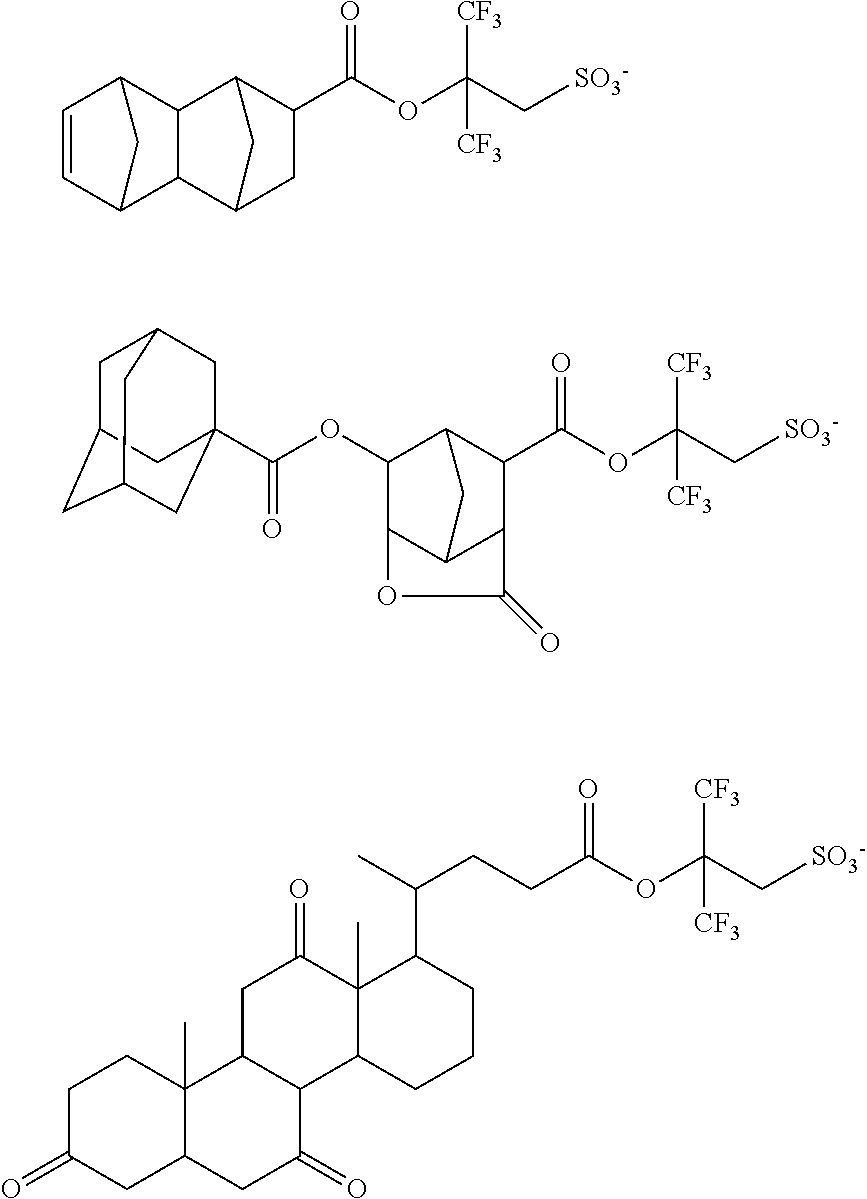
C12C(C(OC(C[SO3-])([CF3])[CF3])=O)CC(C3C1C1C=CC3C1)C2.C12C(C(OC(C[SO3-])([CF3])[CF3])=O)C3C(C(C1OC(=O)C14CC5CC(CC(C1)C5)C4)OC3=O)C2.C(C(OC(C[SO3-])([CF3])[CF3])=O)CC(C)C1C2(C)C(CCC1)C1C(CC2=O)C2(C)C(CC1=O)CC(=O)CC2
